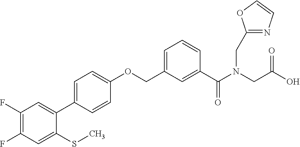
C1(F)=C(F)C=C(SC)C(C2=CC=C(OCC3=CC=CC(C(N(CC4=NC=CO4)CC(O)=O)=O)=C3)C=C2)=C1
